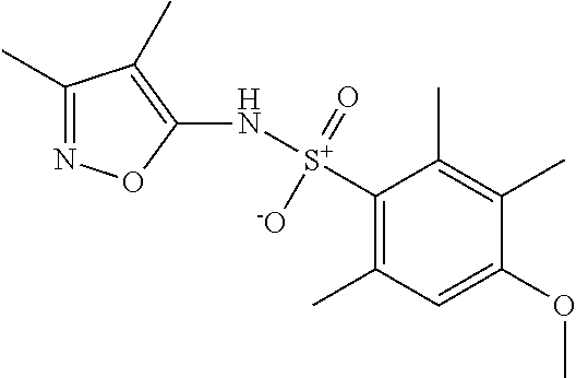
C1(C)=NOC(N[S+](C2=C(C)C=C(OC)C(C)=C2C)(=O)[-O])=C1C
